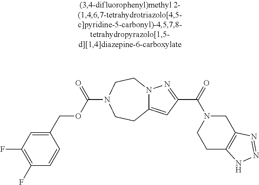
C1(F)=C(F)C=C(COC(=O)N2CCN3C(=CC(C(N4CCC5=C(C4)N=NN5)=O)=N3)CC2)C=C1
